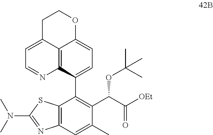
C1(C2=C(C(OC(C)(C)C)C([OEt])=O)C(C)=CC3=C2SC(N(C)C)=N3)=CC=C2C3=C1N=CC=C3CCO2
